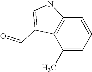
C12=C(C(C)=CC=C1)C(C=O)=CN2
